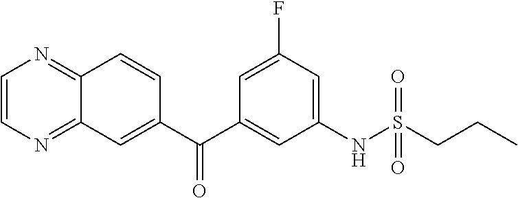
C1=CN=C2C(=N1)C=CC(C(C1=CC(NS(CCC)(=O)=O)=CC(F)=C1)=O)=C2
